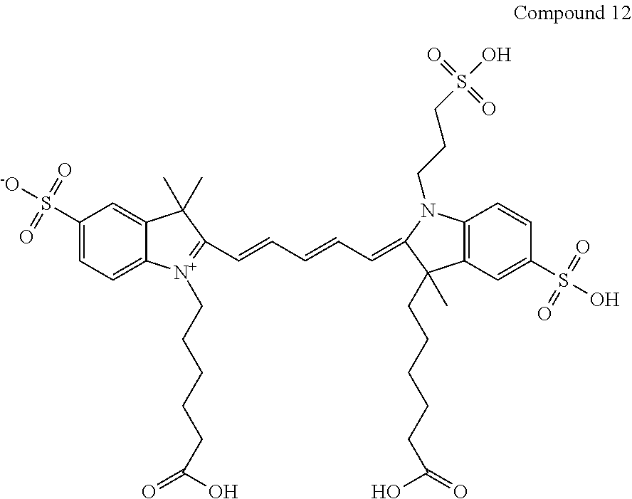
C1(S([-O])(=O)=O)=CC=C2C(=C1)C(C)(C)C(C=CC=CC=C1N(CCCS(O)(=O)=O)C3=C(C1(C)CCCCCC(O)=O)C=C(S(O)(=O)=O)C=C3)=[N+]2CCCCCC(O)=O
